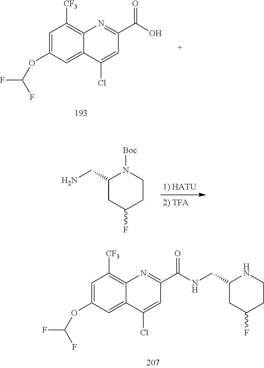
C1=C(OC(F)F)C=C2C(=C1[CF3])N=C(C(O)=O)C=C2Cl.C1(CN)CC(F)CCN1[Boc].C1=C(OC(F)F)C=C2C(=C1[CF3])N=C(C(NCC1CC(F)CCN1)=O)C=C2Cl
